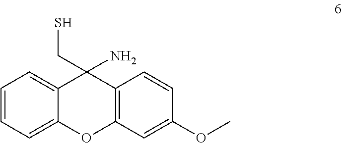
C1=CC=C2C(=C1)C(CS)(N)C1=C(O2)C=C(OC)C=C1
